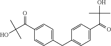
C1(C(C(O)(C)C)=O)=CC=C(CC2=CC=C(C(=O)C(O)(C)C)C=C2)C=C1
